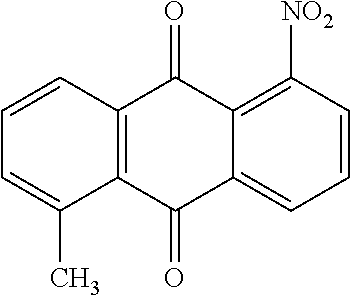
C1=CC([NO2])=C2C(=C1)C(=O)C1=C(C2=O)C=CC=C1C
